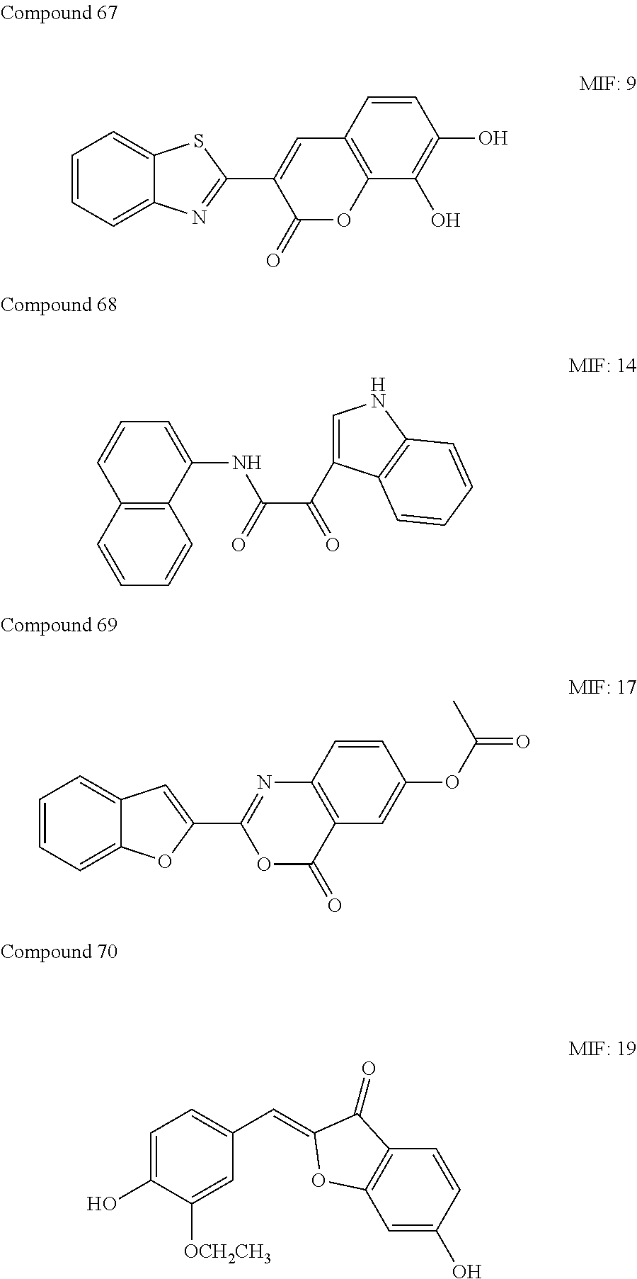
C1=CC=C2C(=C1)SC(C1=CC3=C(OC1=O)C(O)=C(O)C=C3)=N2.C12=C(C(NC(=O)C(=O)C3=CNC4=C3C=CC=C4)=CC=C1)C=CC=C2.C1=CC=C2C(=C1)C=C(C1=NC3=C(C(=O)O1)C=C(OC(C)=O)C=C3)O2.C1=C(O)C([OCH2CH3])=CC(C=C2C(=O)C3=C(C=C(O)C=C3)O2)=C1
